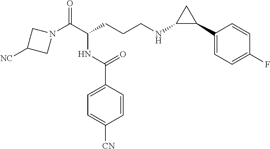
N1(C(C(CCCNC2C(C3=CC=C(F)C=C3)C2)NC(C2=CC=C([CN])C=C2)=O)=O)CC([NC])C1
